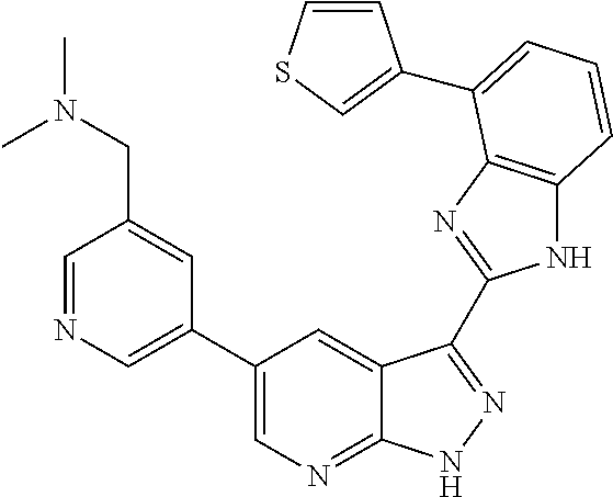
N1C2=C(N=C1C1=NNC3=NC=C(C4=CN=CC(CN(C)C)=C4)C=C31)C(C1=CSC=C1)=CC=C2
